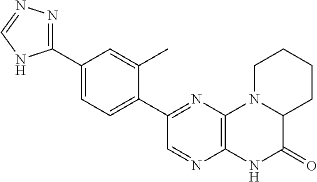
C12=C(N=C(C3=CC=C(C4=NN=CN4)C=C3C)C=N1)N1C(C(=O)N2)CCCC1
